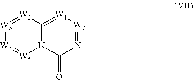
[W3]1=[W2]C2=[W1][W7]=NC(=O)N2[W5]=[W4]1
